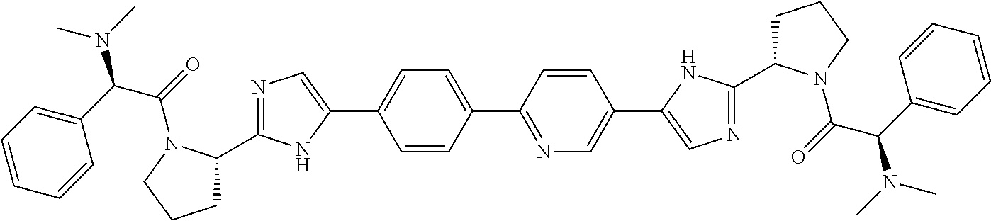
C1C(C2=NC=C(C3=CC=C(C4=NC=C(C5=CN=C(C6CCCN6C(=O)C(C6=CC=CC=C6)N(C)C)N5)C=C4)C=C3)N2)N(C(=O)C(C2=CC=CC=C2)N(C)C)CC1
